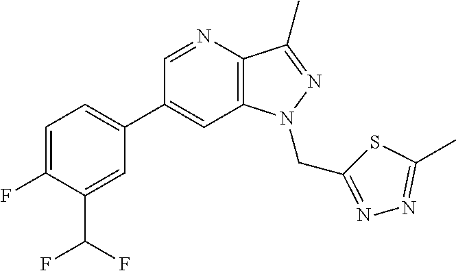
C1(C2=CC=C(F)C(C(F)F)=C2)=CC2=C(C(C)=NN2CC2=NN=C(C)S2)N=C1
